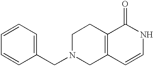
N1(CC2=CC=CC=C2)CCC2=C(C1)C=CNC2=O
